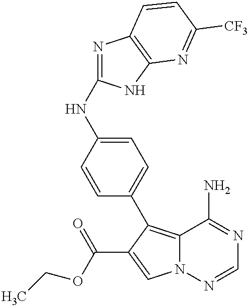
C12=C(C3=CC=C(NC4=NC5=C(N4)N=C([CF3])C=C5)C=C3)C(C(OCC)=O)=CN1N=CN=C2N
